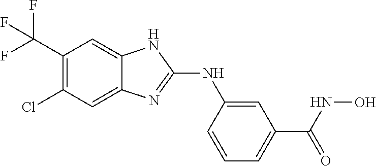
C1(C(F)(F)F)=C(Cl)C=C2C(=C1)NC(NC1=CC(C(=O)NO)=CC=C1)=N2
